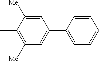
C1([Me])=C(C)C([Me])=CC(C2=CC=CC=C2)=C1
